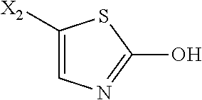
C1=C([X2])SC(O)=N1
